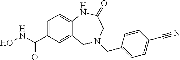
C12=CC(C(NO)=O)=CC=C1NC(=O)CN(CC1=CC=C(C#N)C=C1)C2
